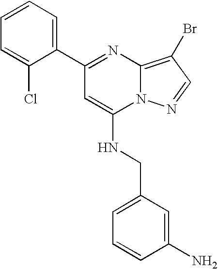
C1(C2=CC=CC=C2Cl)=NC2=C(Br)C=NN2C(NCC2=CC=CC(N)=C2)=C1
